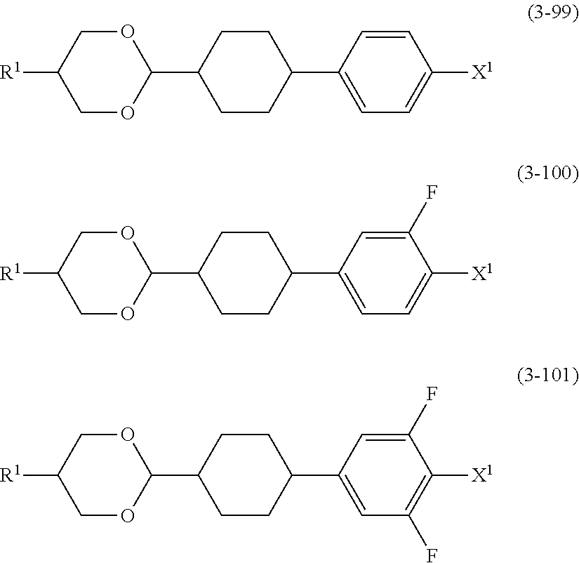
O1CC([R1])COC1C1CCC(C2=CC=C([X1])C=C2)CC1.O1CC([R1])COC1C1CCC(C2=CC=C([X1])C(F)=C2)CC1.O1CC([R1])COC1C1CCC(C2=CC(F)=C([X1])C(F)=C2)CC1
